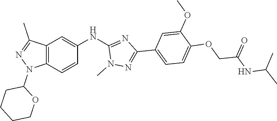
C12=C(C=CC(NC3=NC(C4=CC=C(OCC(NC(C)C)=O)C(OC)=C4)=NN3C)=C1)N(C1CCCCO1)N=C2C
